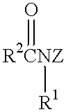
[R2CNZ](=O)[R1]
